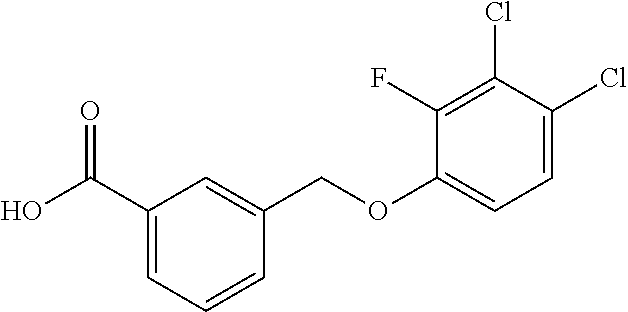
C1(C(O)=O)=CC=CC(COC2=CC=C(Cl)C(Cl)=C2F)=C1
